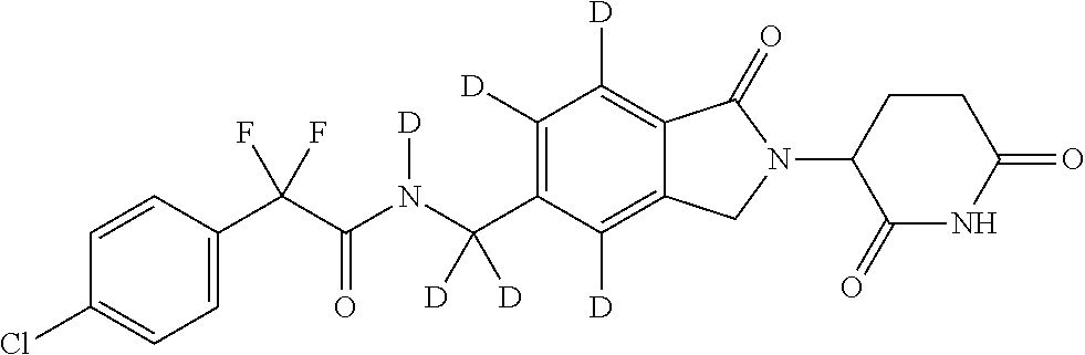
C1=CC(C(C(N(C(C2=C([D])C([D])=C3C(=C2[D])CN(C2C(=O)NC(=O)CC2)C3=O)([D])[D])[D])=O)(F)F)=CC=C1Cl
